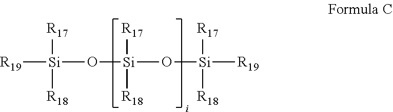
[R19][Si](O[Si](O[Si]([R19])([R17])[R18])([R17])[R18])([R17])[R18]
